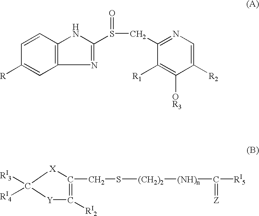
C1=CC([R])=CC2=C1NC(S(CC1=NC=C([R2])C([OR3])=C1[R1])=O)=N2.C1(CS[(CH2)2][(NH)n]C(=[Z])[RI5])=C([RI2])[Y]C([RI3])([RI4])[X]1
